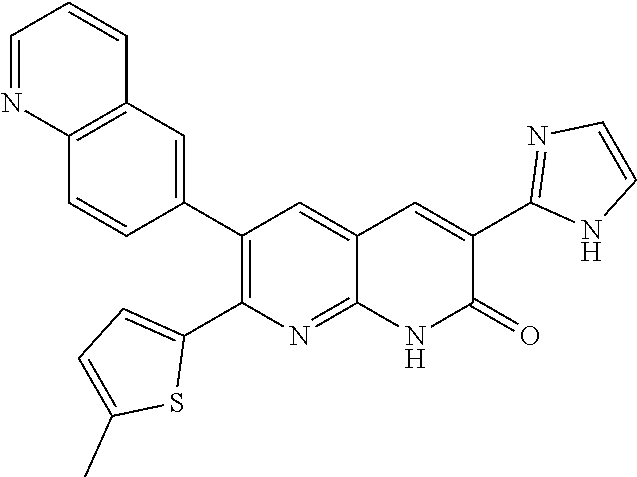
C12=C(C=C(C3=C(C4=CC=C(C)S4)N=C4C(=C3)C=C(C3=NC=CN3)C(=O)N4)C=C1)C=CC=N2
